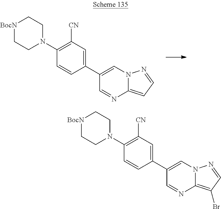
C1(C2=CC([CN])=C(N3CC[BocN]CC3)C=C2)=CN2C(=CC=N2)N=C1.C1(C2=CC([CN])=C(N3CC[BocN]CC3)C=C2)=CN2C(=C(Br)C=N2)N=C1
